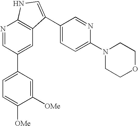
N1=CC(C2=CC=C([OMe])C([OMe])=C2)=CC2=C1NC=C2C1=CC=C(N2CCOCC2)N=C1
